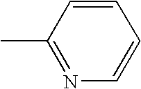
C1(C)=NC=CC=C1
